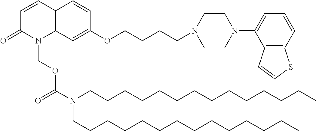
C12=C(C=C(OCCCCN3CCN(C4=CC=CC5=C4C=CS5)CC3)C=C1)N(COC(N(CCCCCCCCCCCCCC)CCCCCCCCCCCCCC)=O)C(=O)C=C2
